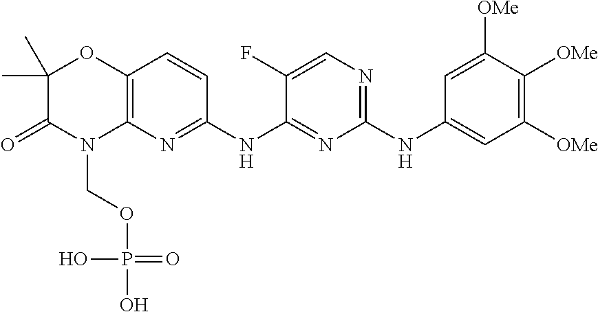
C1(C)(C)C(=O)N(COP(O)(=O)O)C2=C(O1)C=CC(NC1=NC(NC3=CC([OMe])=C([OMe])C([OMe])=C3)=NC=C1F)=N2
